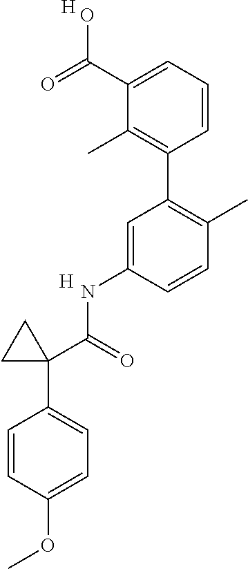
C1=CC=C(C(=O)O)C(C)=C1C1=C(C)C=CC(NC(C2(C3=CC=C(OC)C=C3)CC2)=O)=C1.[H].[H]
